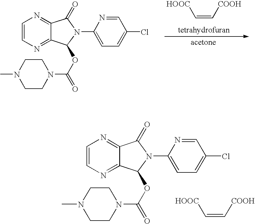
C1=CN=C2C(=N1)C(=O)N(C1=CC=C(Cl)C=N1)C2OC(=O)N1CCN(C)CC1.[HOOC]C=C[COOH].C1=CN=C2C(=N1)C(=O)N(C1=CC=C(Cl)C=N1)C2OC(=O)N1CCN(C)CC1.C(=C[COOH])[HOOC]
